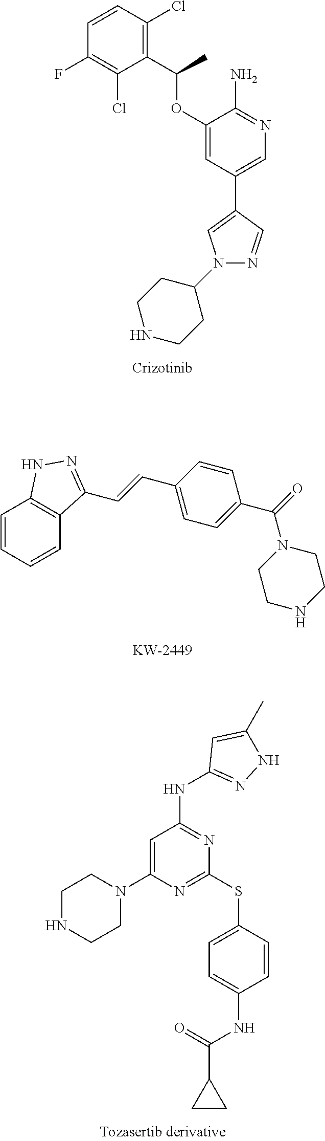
C1(OC(C2=C(Cl)C=CC(F)=C2Cl)C)=CC(C2=CN(C3CCNCC3)N=C2)=CN=C1N.C1=CC=CC2=C1NN=C2C=CC1=CC=C(C(N2CCNCC2)=O)C=C1.C1=C(N2CCNCC2)N=C(SC2=CC=C(NC(=O)C3CC3)C=C2)N=C1NC1=NNC(C)=C1
